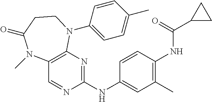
C1(NC(C2CC2)=O)=C(C)C=C(NC2=NC3=C(C=N2)N(C)C(=O)CCN3C2=CC=C(C)C=C2)C=C1
